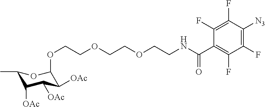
O(CCOCCOCCNC(=O)C1=C(F)C(F)=C([N3])C(F)=C1F)C1C([OAc])C([OAc])C([OAc])C(C)O1
